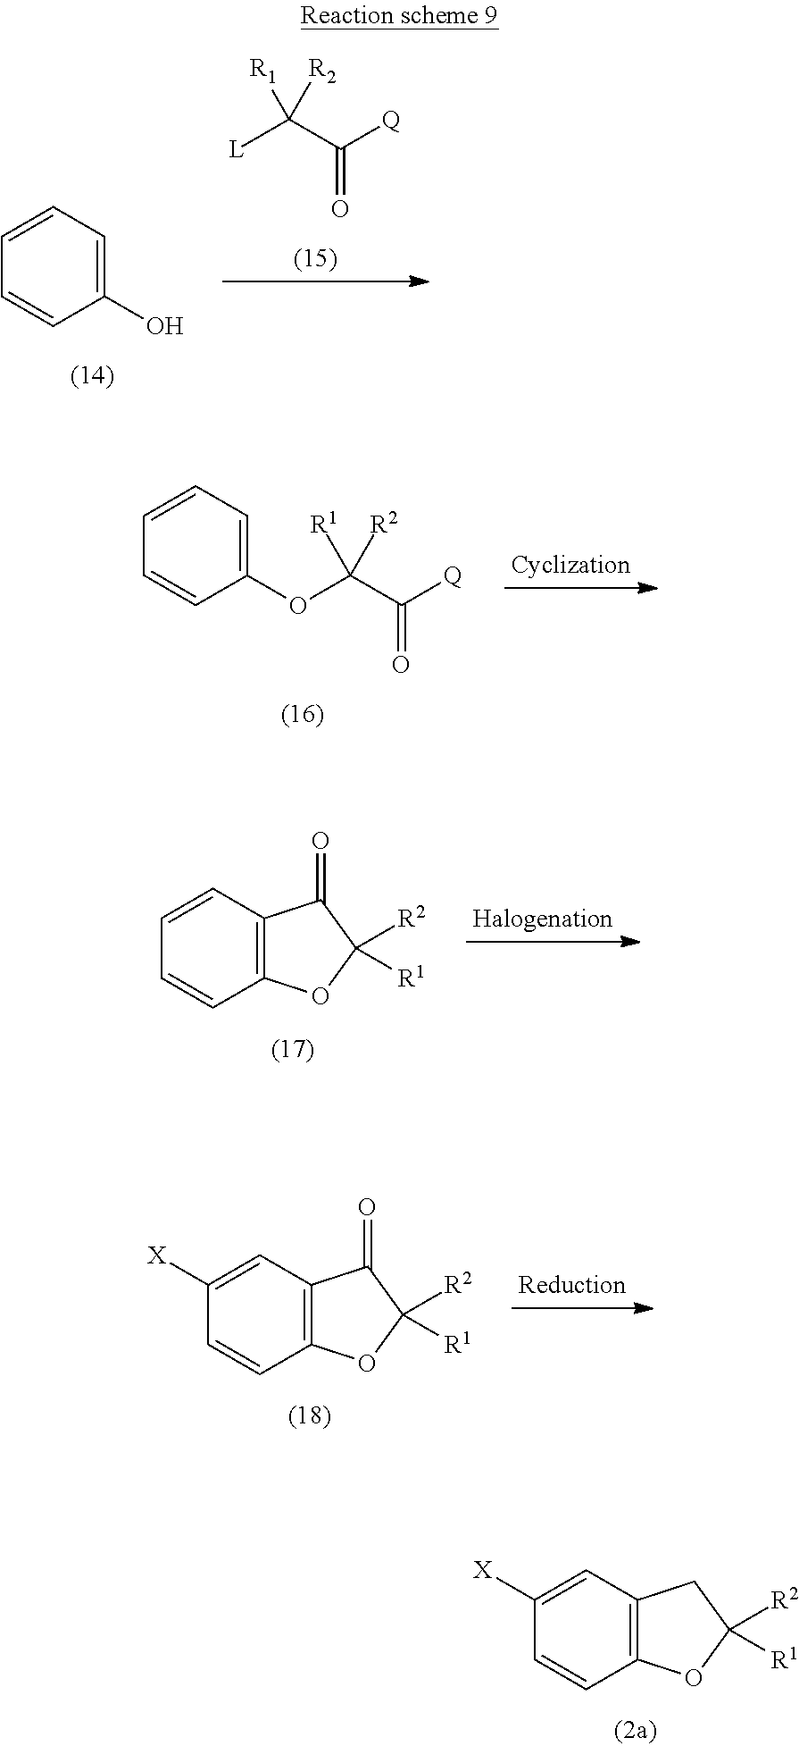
C12=C(OC([R2])([R1])C1)C=CC([X])=C2.C1(O)=CC=CC=C1.[L]C(C([Q])=O)([R1])[R2].C1(OC(C([Q])=O)([R1])[R2])=CC=CC=C1.C12=C(OC([R2])([R1])C1=O)C=CC=C2.C12=C(OC([R2])([R1])C1=O)C=CC([X])=C2
